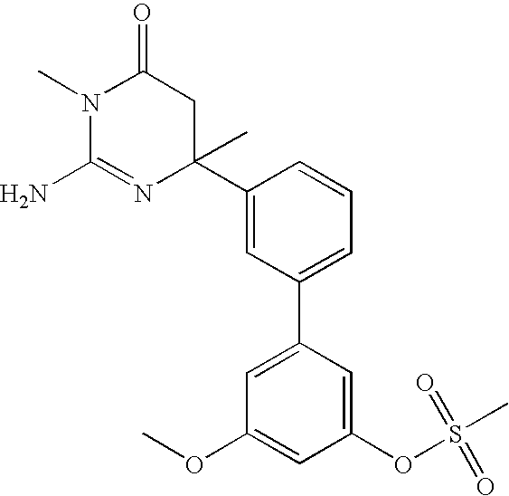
C1=C(C2=CC=CC(C3(C)CC(=O)N(C)C(N)=N3)=C2)C=C(OS(C)(=O)=O)C=C1OC
